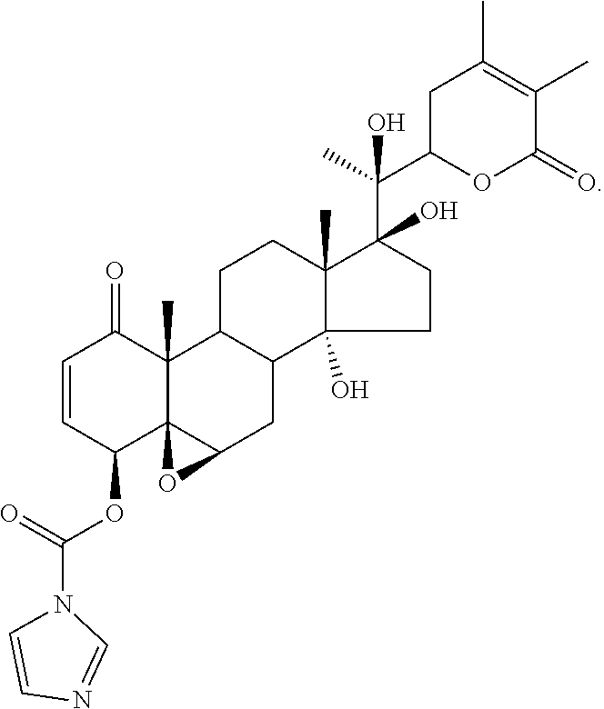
C1=CC(OC(N2C=CN=C2)=O)C23C(C)(C1=O)C1C(CC2O3)C2(O)C(C)(CC1)C(C(C)(C1OC(=O)C(C)=C(C)C1)O)(O)CC2
